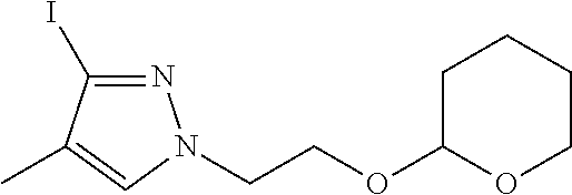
C1C(OCCN2N=C(I)C(C)=C2)OCCC1
